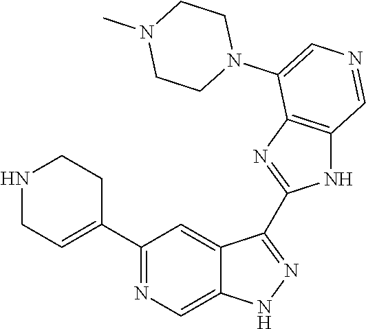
C1(C2=CCNCC2)=NC=C2C(=C1)C(C1=NC3=C(N1)C=NC=C3N1CCN(C)CC1)=NN2
